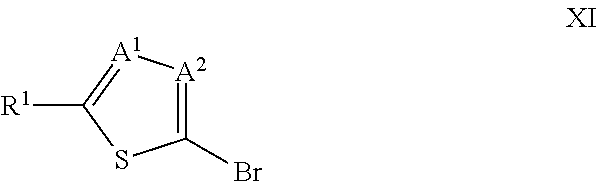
C1(Br)=[A2][A1]=C([R1])S1
